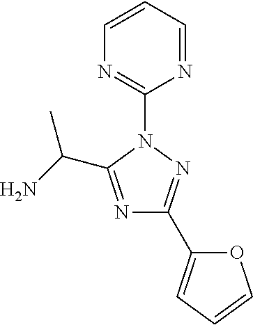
N1=C(C(N)C)N(C2=NC=CC=N2)N=C1C1=CC=CO1
